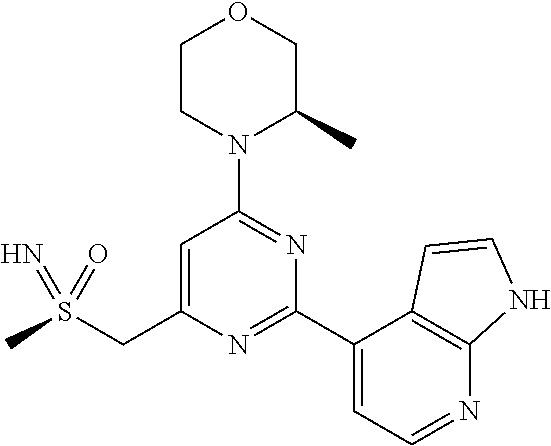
C1=C(CS(C)(=N)=O)N=C(C2=CC=NC3=C2C=CN3)N=C1N1C(C)COCC1
